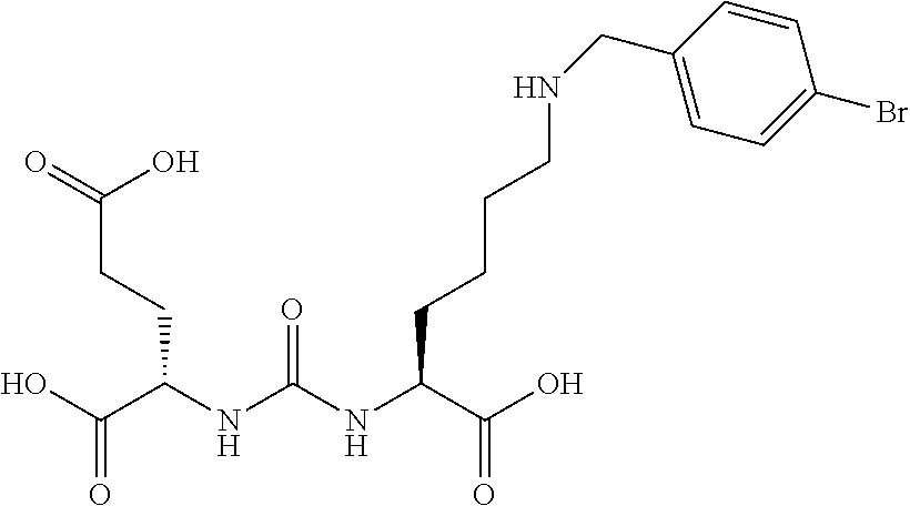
OC(C(NC(NC(CCCCNCC1=CC=C(Br)C=C1)C(O)=O)=O)CCC(=O)O)=O
